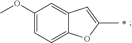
C1(OC)=CC=C2C(=C1)C=C(C)O2
